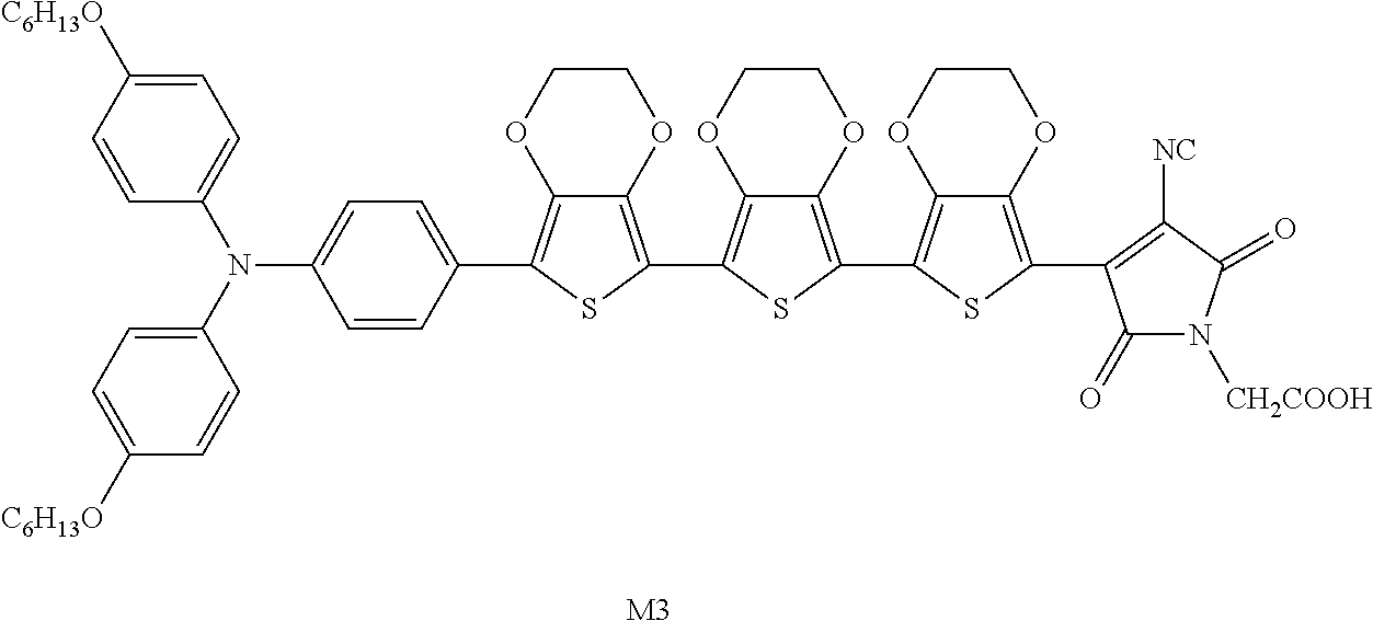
[M3].C1(N(C2=CC=C([C6H13O])C=C2)C2=CC=C([C6H13O])C=C2)=CC=C(C2=C3C(=C(C4=C5C(=C(C6=C7C(=C(C8=C([NC])C(=O)N([CH2COOH])C8=O)S6)OCCO7)S4)OCCO5)S2)OCCO3)C=C1
